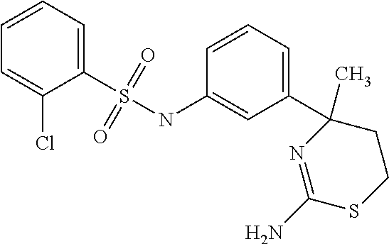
C1=CC=C(S(NC2=CC(C3(C)N=C(N)SCC3)=CC=C2)(=O)=O)C(Cl)=C1
